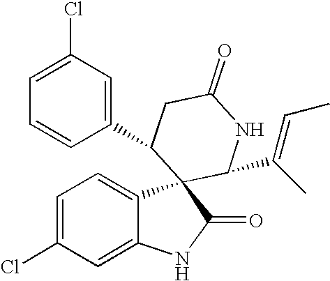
C1=C(Cl)C=C2C(=C1)C1(C(=O)N2)C(C(C)=CC)NC(=O)CC1C1=CC(Cl)=CC=C1
